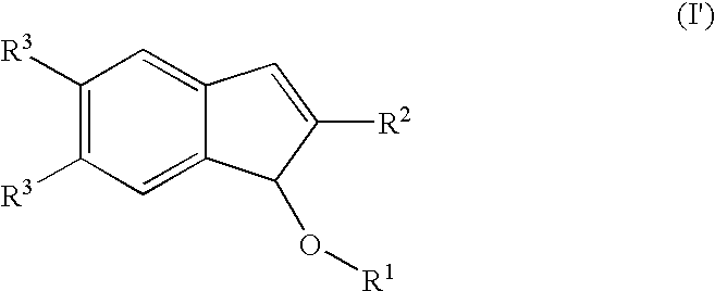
C1([R3])=C([R3])C=C2C(=C1)C=C([R2])C2O[R1]
